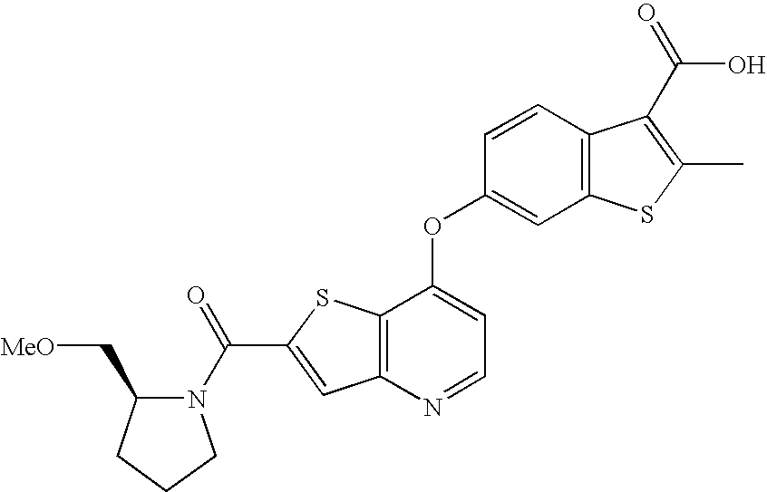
C12=C(N=CC=C1OC1=CC3=C(C=C1)C(C(O)=O)=C(C)S3)C=C(C(=O)N1C(C[MeO])CCC1)S2
